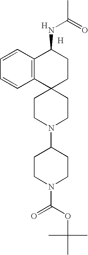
C1CN(C2CCN(C(OC(C)(C)C)=O)CC2)CCC12CCC(NC(C)=O)C1=C2C=CC=C1.[H].[H]
